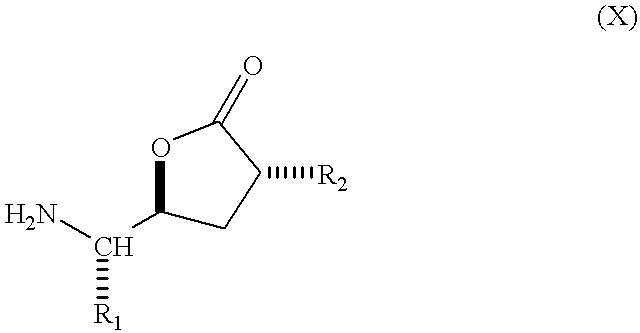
NC([R1])C1CC([R2])C(=O)O1
